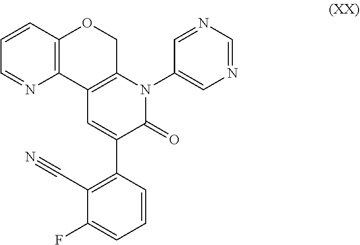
C12=C(C=CC=N1)OCC1=C2C=C(C2=C(C#N)C(F)=CC=C2)C(=O)N1C1=CN=CN=C1
